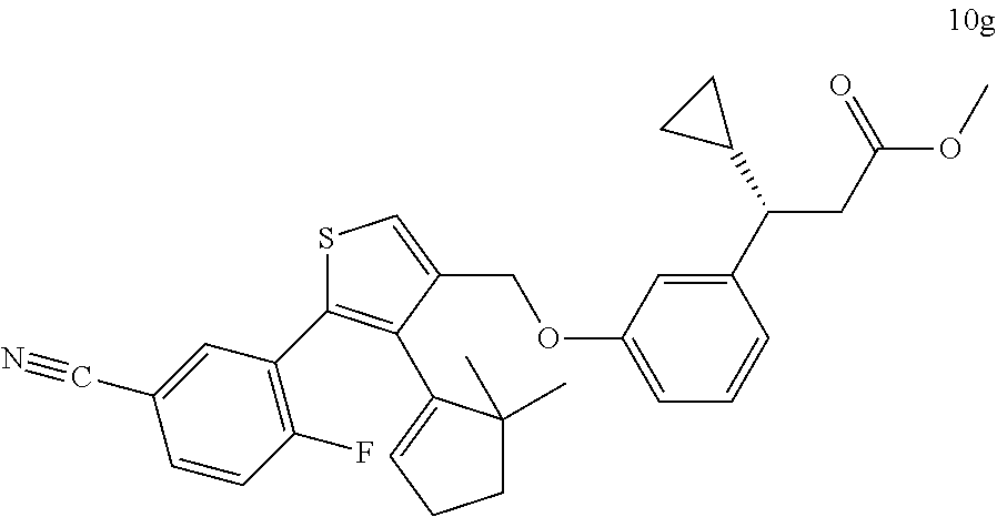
S1C(C2=C(F)C=CC(C#N)=C2)=C(C2=CCCC2(C)C)C(COC2=CC=CC(C(CC(=O)OC)C3CC3)=C2)=C1
